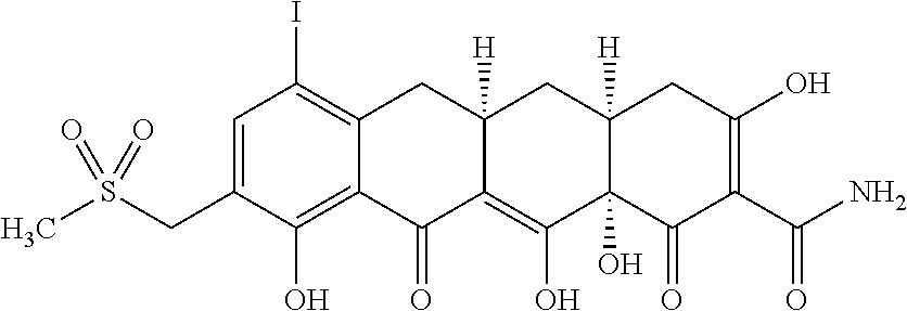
C1=C(CS(C)(=O)=O)C(O)=C2C(=C1I)CC1([H])C(=C(O)C3(O)C([H])(C1)CC(O)=C(C(N)=O)C3=O)C2=O
